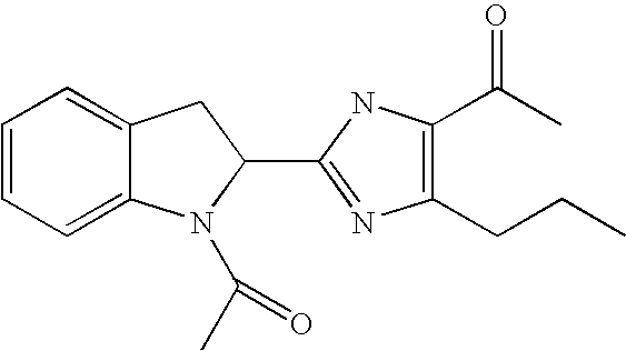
C12=CC=CC=C1CC(C1=NC(CCC)=C(C(=O)C)N1)N2C(C)=O
